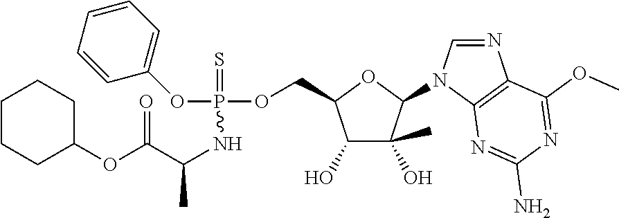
C1(O)C(C)(O)C(N2C=NC3=C2N=C(N)N=C3OC)OC1COP(OC1=CC=CC=C1)(=S)NC(C(OC1CCCCC1)=O)C
